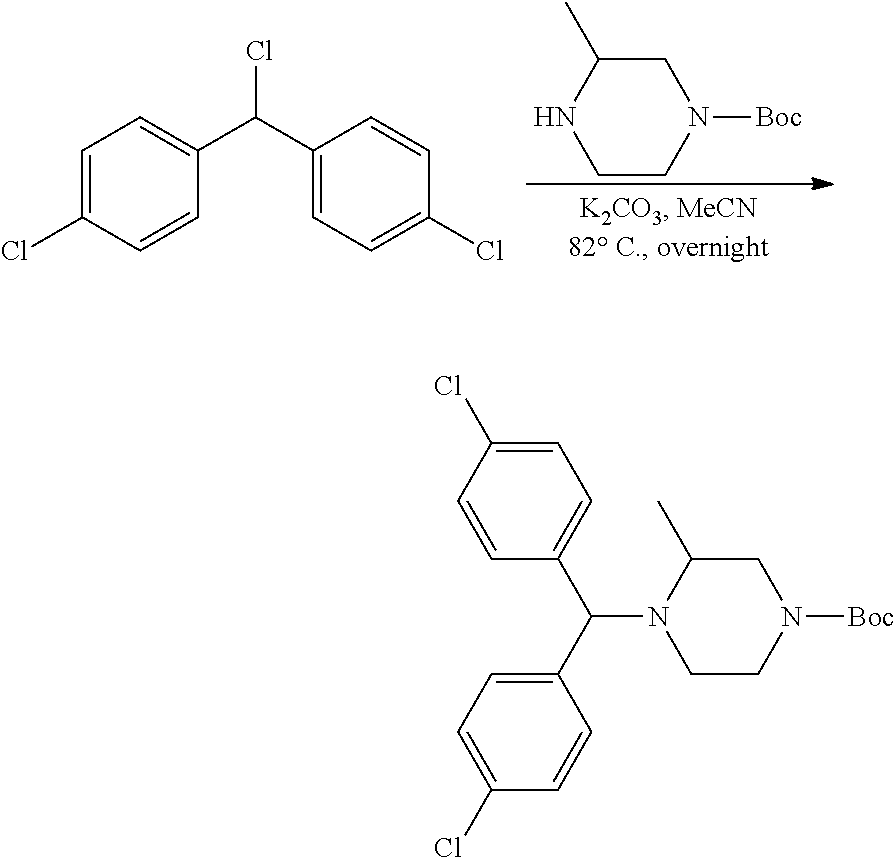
C1=C(Cl)C=CC(C(Cl)C2=CC=C(Cl)C=C2)=C1.C1C(C)NCCN1[Boc].C(N1CCN([Boc])CC1C)(C1=CC=C(Cl)C=C1)C1=CC=C(Cl)C=C1
